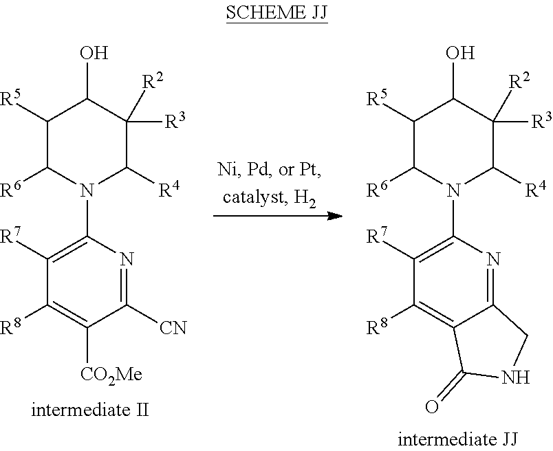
C1(O)C([R5])C([R6])N(C2=C([R7])C([R8])=C([CO2Me])C([CN])=N2)C([R4])C1([R3])[R2].C1(O)C([R5])C([R6])N(C2=C([R7])C([R8])=C3C(=N2)CNC3=O)C([R4])C1([R3])[R2]
